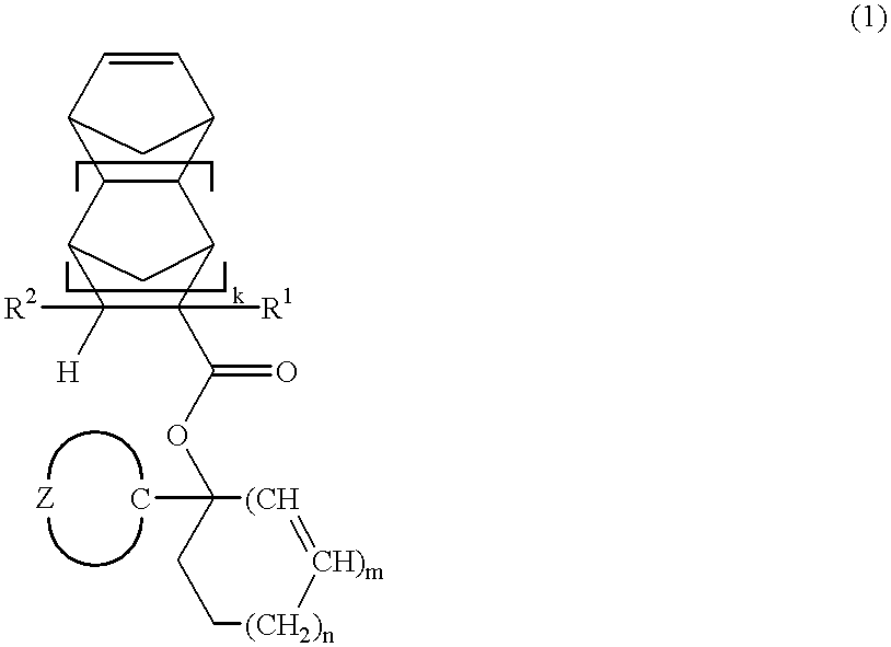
C1=CC2CC1C1C2C2C([H])([R2])C(C(OC3(C)CC[(CH2)n][CH)m]=[(CH]3)=O)([R1])C1C2
